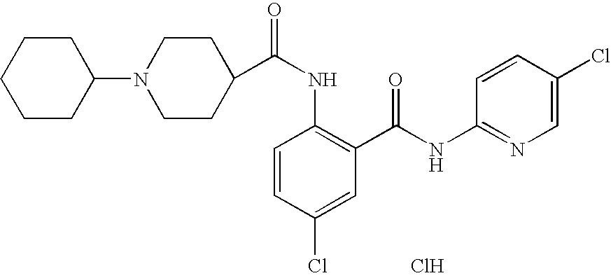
C1CCC(N2CCC(C(NC3=C(C(NC4=NC=C(Cl)C=C4)=O)C=C(Cl)C=C3)=O)CC2)CC1.Cl
